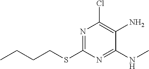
C1(SCCCC)=NC(Cl)=C(N)C(NC)=N1
